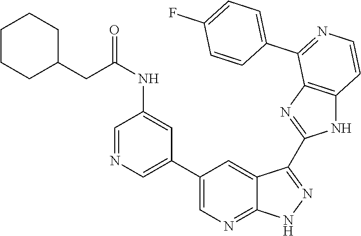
C1=NC=C(C2=CN=C3C(=C2)C(C2=NC4=C(N2)C=CN=C4C2=CC=C(F)C=C2)=N[N H]3)C=C1NC(=O)CC1CCCCC1
